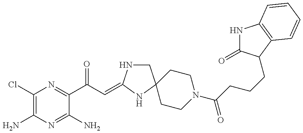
C1(Cl)=C(N)N=C(N)C(C(C=C2NCC3(N2)CCN(C(=O)CCCC2C(=O)NC4=C2C=CC=C4)CC3)=O)=N1
